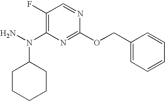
C1(F)=C(N(C2CCCCC2)N)N=C(OCC2=CC=CC=C2)N=C1
